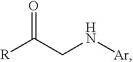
[R]C(CN[Ar])=O
